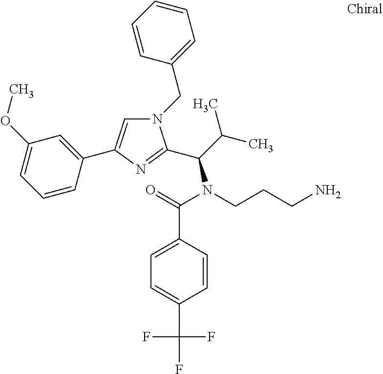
N1(CC2=CC=CC=C2)C=C(C2=CC(OC)=CC=C2)N=C1C(C(C)C)N(CCCN)C(=O)C1=CC=C(C(F)(F)F)C=C1
